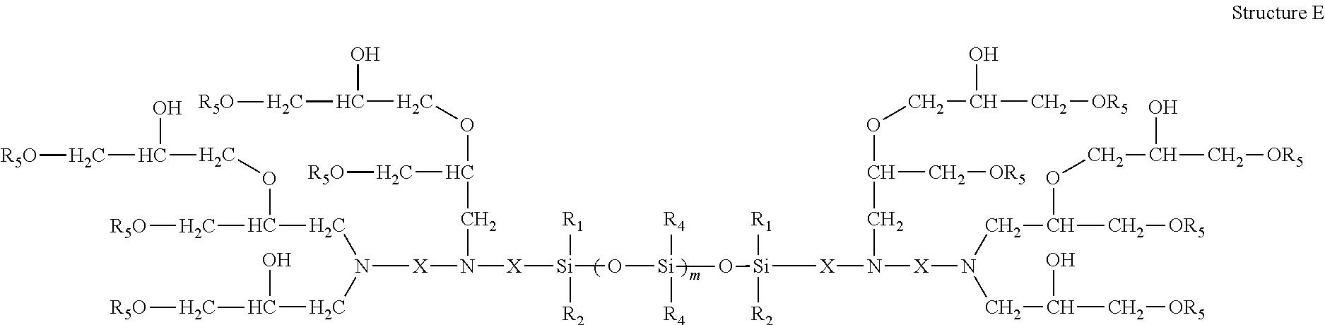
N([X]N([X][Si](O[Si]([R4])([R4])O[Si]([X]N([X]N(CC(O)C[OR5])CC(C[OR5])OCC(O)C[OR5])CC(OCC(O)C[OR5])C[OR5])([R1])[R2])([R1])[R2])CC(OCC(C[R5O])O)C[R5O])(CC(OCC(O)C[R5O])C[R5O])CC(O)C[R5O]
